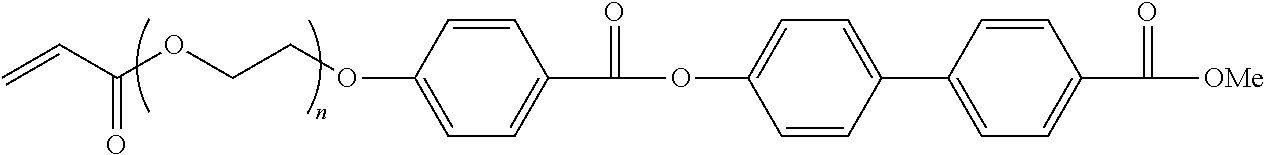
C1=CC(C2=CC=C(C(=O)[OMe])C=C2)=CC=C1OC(=O)C1=CC=C(OCCOC(=O)C=C)C=C1
